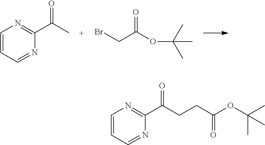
C1=CC=NC(C(C)=O)=N1.O=C(OC(C)(C)C)CBr.C1=CC=NC(C(CCC(OC(C)(C)C)=O)=O)=N1
